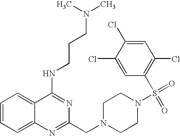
C1=CC=C2C(=C1)C(NCCCN(C)C)=NC(CN1CCN(S(=O)(C3=C(Cl)C=C(Cl)C(Cl)=C3)=O)CC1)=N2
